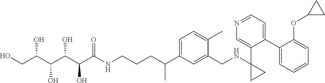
C1(C2=CC=NC=C2C2(NCC3=CC(C(CCCNC(C(C(C(C(CO)O)O)O)O)=O)C)=CC=C3C)CC2)=CC=CC=C1OC1CC1
